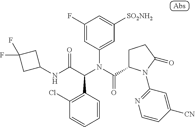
C1(NC(C(N(C(=O)C2CCC(=O)N2C2=NC=CC([CN])=C2)C2=CC([SO2NH2])=CC(F)=C2)C2=C(Cl)C=CC=C2)=O)CC(F)(F)C1
